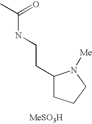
CC(=O)NCCC1CCCN1[Me].[MeSO3H]
